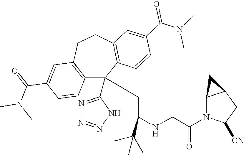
C1(C(=O)N(C)C)=CC2=C(C=C1)C(C1=NN=NN1)(CC(NCC(N1C([CN])CC3C1C3)=O)C(C)(C)C)C1=C(CC2)C=C(C(N(C)C)=O)C=C1
